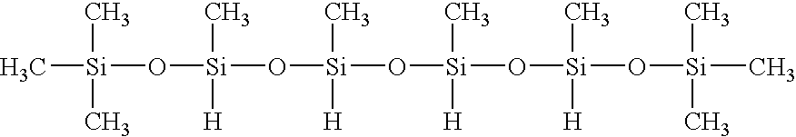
C[Si](C)(C)O[Si](O[Si](O[Si](O[Si](C)([H])O[Si](C)(C)C)(C)[H])(C)[H])(C)[H]
